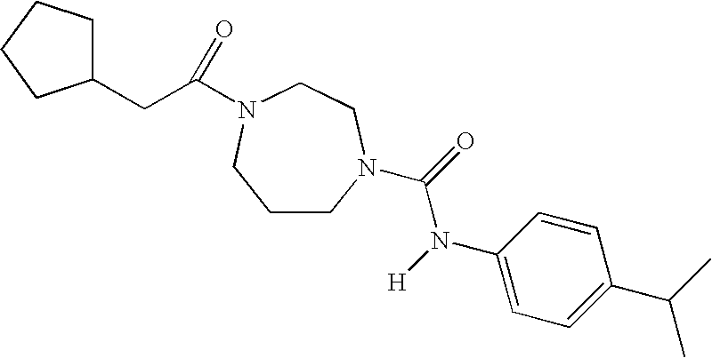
C1CN(C(=O)N([H])C2=CC=C(C(C)C)C=C2)CCN(C(CC2CCCC2)=O)C1
